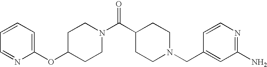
C1(OC2=CC=CC=N2)CCN(C(C2CCN(CC3=CC(N)=NC=C3)CC2)=O)CC1
